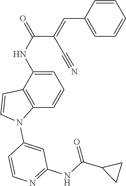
C1=C(NC(C(=CC2=CC=CC=C2)C#N)=O)C2=C(C=C1)N(C1=CC(NC(=O)C3CC3)=NC=C1)C=C2
